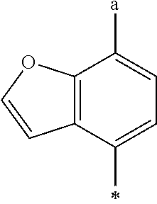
C12=C(C(C)=CC=C1[a])C=CO2
